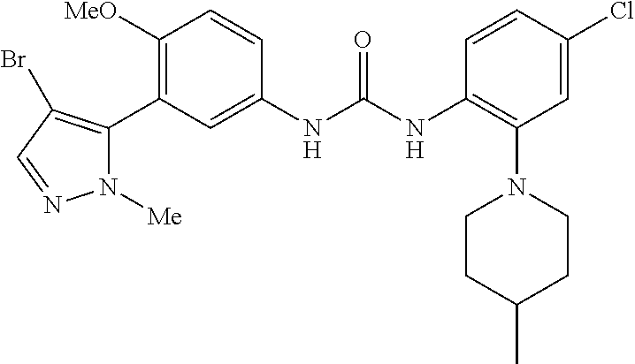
C1([MeO])=C(C2=C(Br)C=NN2[Me])C=C(NC(NC2=C(N3CCC(C)CC3)C=C(Cl)C=C2)=O)C=C1
